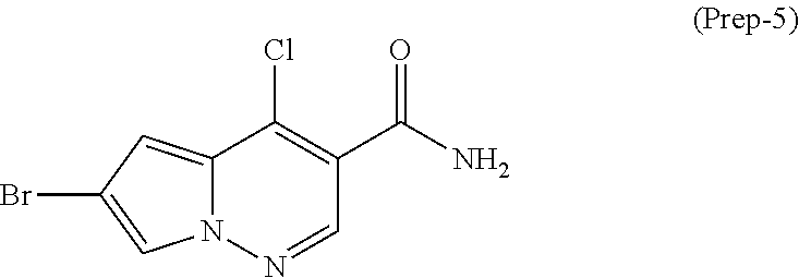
N12C(=CC(Br)=C1)C(Cl)=C(C(N)=O)C=N2
